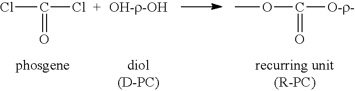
ClC(=O)Cl.COC(=O)[O-r-]
